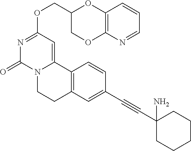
C(OC1=NC(=O)N2C(=C1)C1=C(CC2)C=C(C#CC2(N)CCCCC2)C=C1)C1COC2=C(O1)C=CC=N2
